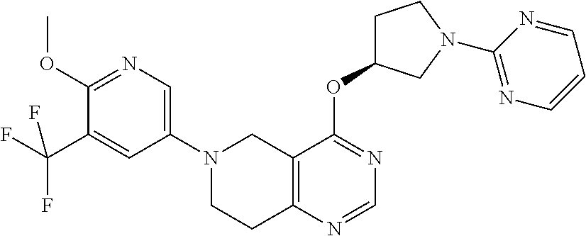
N1(C2=CN=C(OC)C(C(F)(F)F)=C2)CCC2=C(C1)C(OC1CCN(C3=NC=CC=N3)C1)=NC=N2
